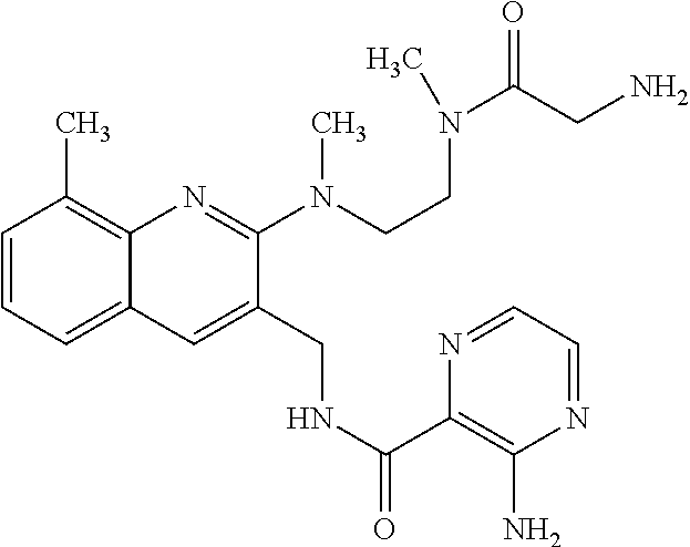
C1=CC=C2C(=C1C)N=C(N(C)CCN(C(=O)CN)C)C(CNC(=O)C1=C(N)N=CC=N1)=C2
